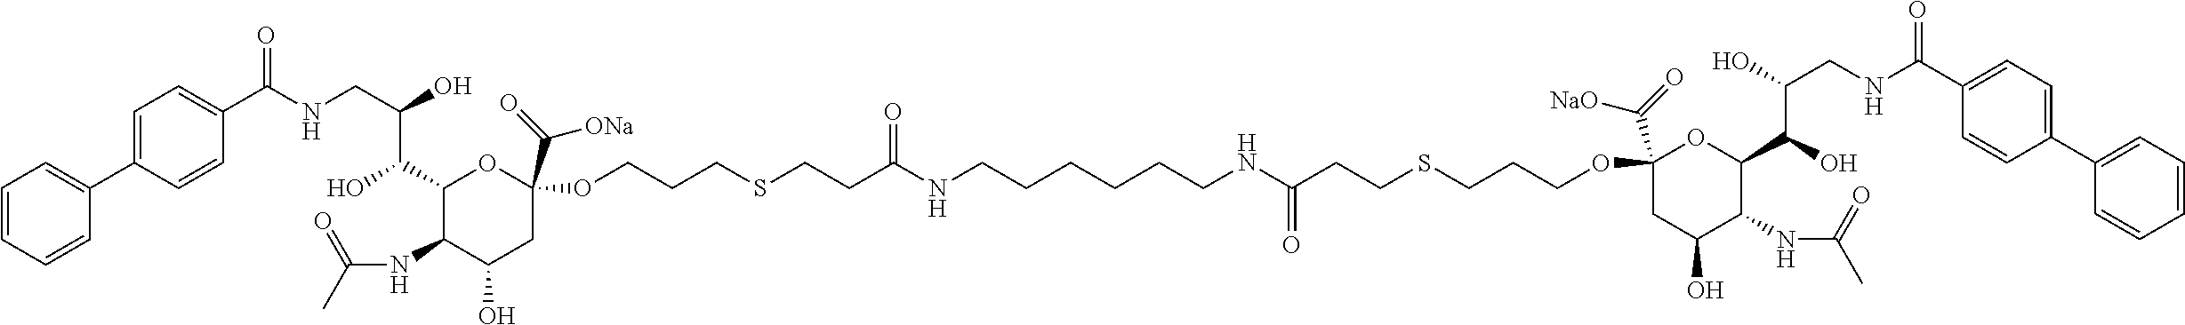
C1=CC=CC(C2=CC=C(C(NCC(O)C(C3C(NC(C)=O)C(O)CC(C(=O)[ONa])(OCCCSCCC(NCCCCCCNC(CCSCCCOC4(C(=O)[NaO])CC(O)C(NC(C)=O)C(C(O)C(O)CNC(C5=CC=C(C6=CC=CC=C6)C=C5)=O)O4)=O)=O)O3)O)=O)C=C2)=C1
